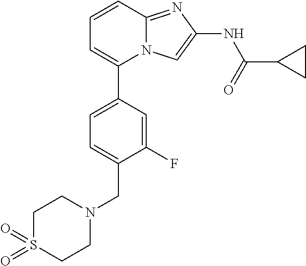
C1(F)=CC(C2=CC=CC3=NC(NC(=O)C4CC4)=CN23)=CC=C1CN1CCS(=O)(=O)CC1
